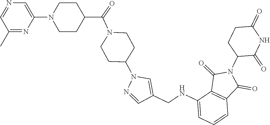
C1(NCC2=CN(C3CCN(C(C4CCN(C5=CN=CC(C)=N5)CC4)=O)CC3)N=C2)=CC=CC2=C1C(=O)N(C1C(=O)NC(=O)CC1)C2=O
